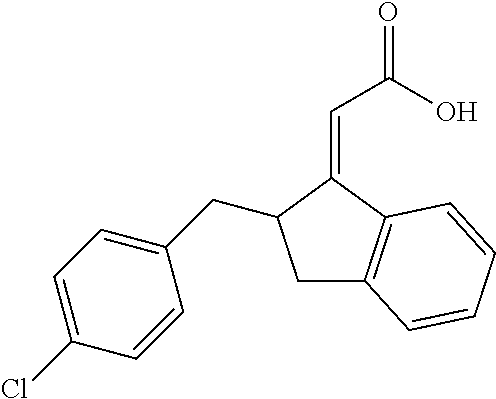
C1C2=C(C(=CC(=O)O)C1CC1=CC=C(Cl)C=C1)C=CC=C2
